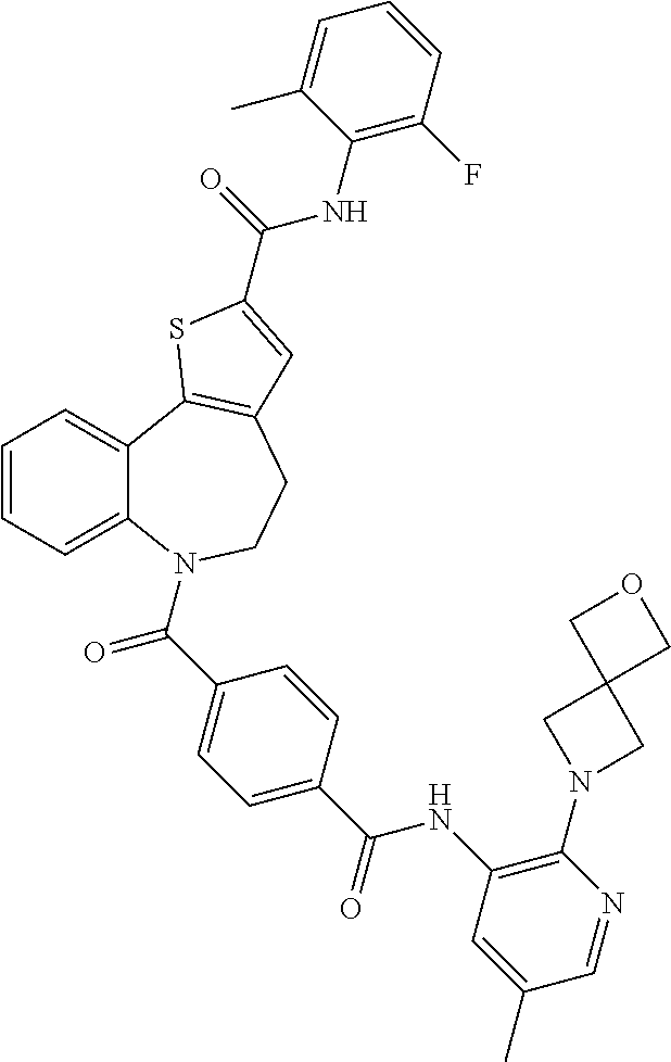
C1=CC=C2C(=C1)C1=C(CCN2C(C2=CC=C(C(=O)NC3=C(N4CC5(C4)COC5)N=CC(C)=C3)C=C2)=O)C=C(C(NC2=C(F)C=CC=C2C)=O)S1
